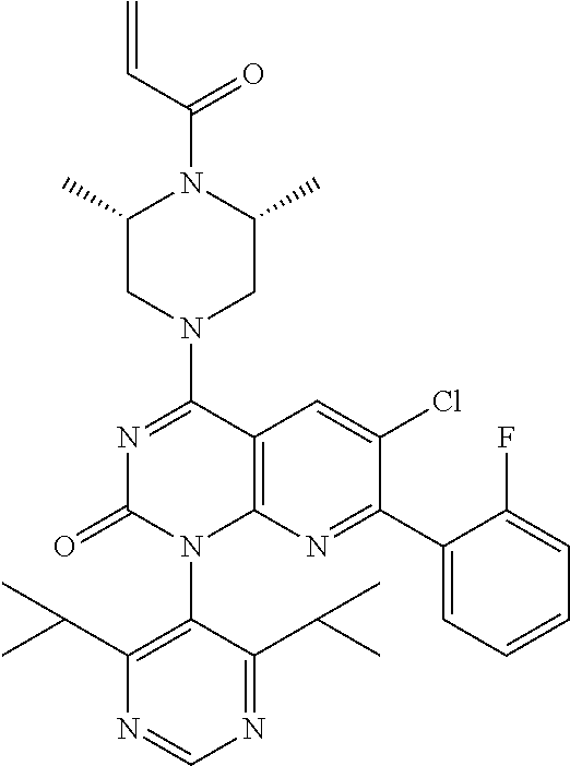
C12=C(N=C(C3=CC=CC=C3F)C(Cl)=C1)N(C1=C(C(C)C)N=CN=C1C(C)C)C(=O)N=C2N1CC(C)N(C(=O)C=C)C(C)C1
